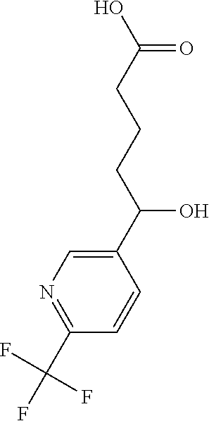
C1(C(CCCC(O)=O)O)=CN=C(C(F)(F)F)C=C1
